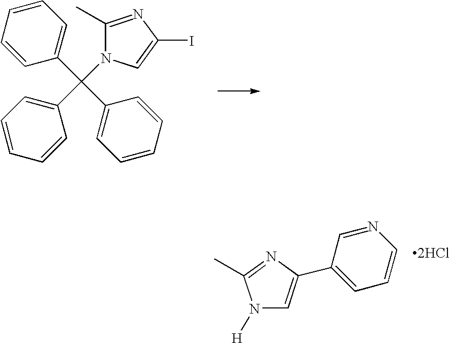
C1(C(C2=CC=CC=C2)(C2=CC=CC=C2)N2C(C)=NC(I)=C2)=CC=CC=C1.[2HCl].C1(C2=CN([H])C(C)=N2)=CC=CN=C1
